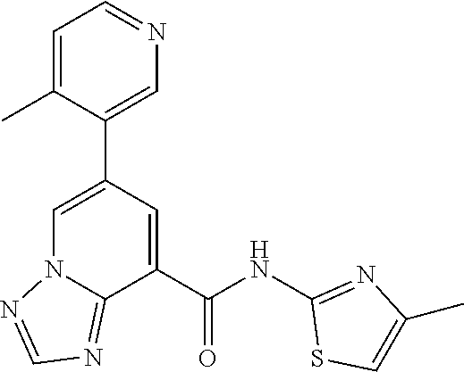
C1(C2=CN3C(=NC=N3)C(C(NC3=NC(C)=CS3)=O)=C2)=CN=CC=C1C
